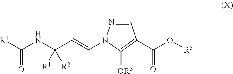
C1=NN(C=CC(NC(=O)[R4])([R2])[R1])C([OR3])=C1C(O[R5])=O
